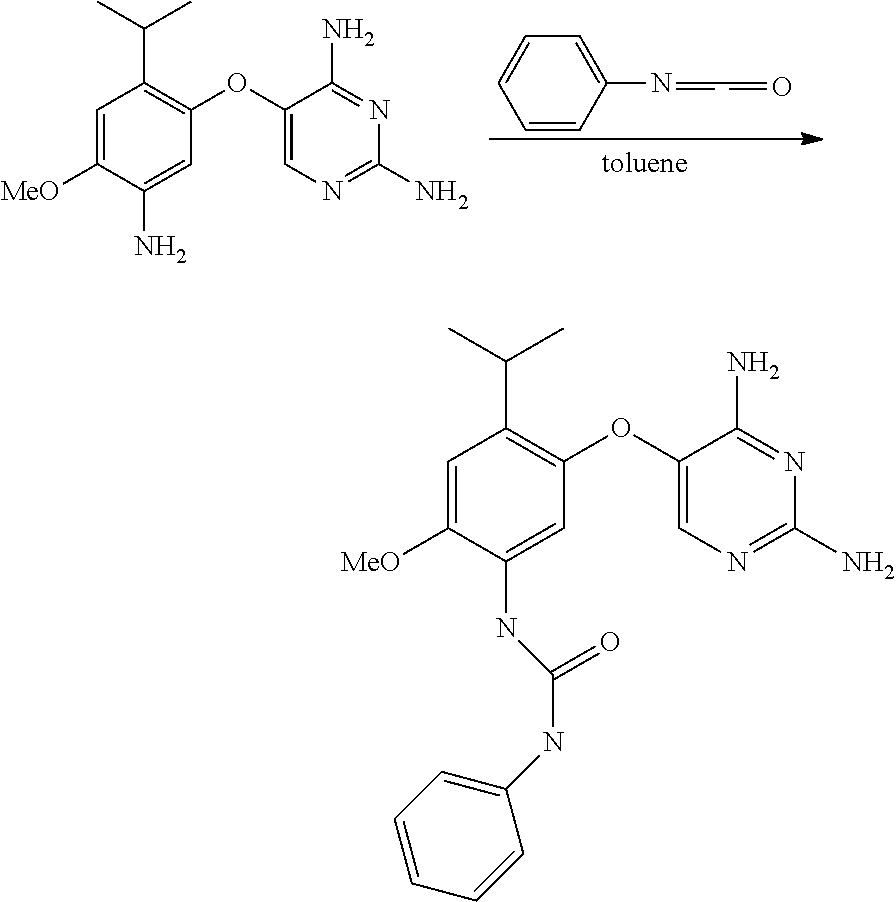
C1=C([MeO])C(NC(NC2=CC=CC=C2)=O)=CC(OC2=CN=C(N)N=C2N)=C1C(C)C.C1=C([MeO])C(N)=CC(OC2=CN=C(N)N=C2N)=C1C(C)C.C1=C(N=CC=O)C=CC=C1
